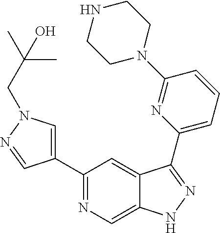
C1(C2=CN(CC(C)(C)O)N=C2)=NC=C2C(=C1)C(C1=CC=CC(N3CCNCC3)=N1)=NN2
